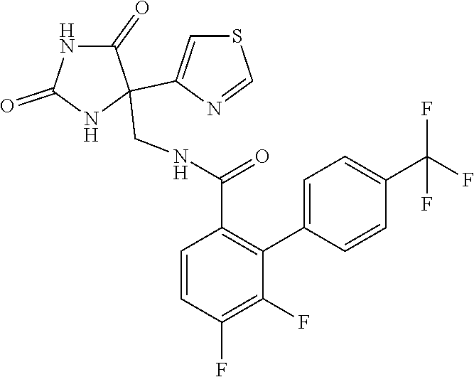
C1=CC(F)=C(F)C(C2=CC=C(C(F)(F)F)C=C2)=C1C(NCC1(C2=CSC=N2)C(=O)NC(=O)N1)=O
